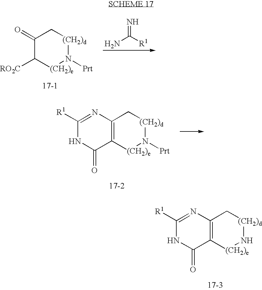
C1(=O)C([RO2C])[(CH2)e]N([Prt])[(CH2)d]C1.NC([R1])=N.C1([R1])=NC2=C(C(=O)N1)[(CH2)e]N([Prt])[(CH2)d]C2.C1([R1])=NC2=C(C(=O)N1)[(CH2)e]N[(CH2)d]C2
